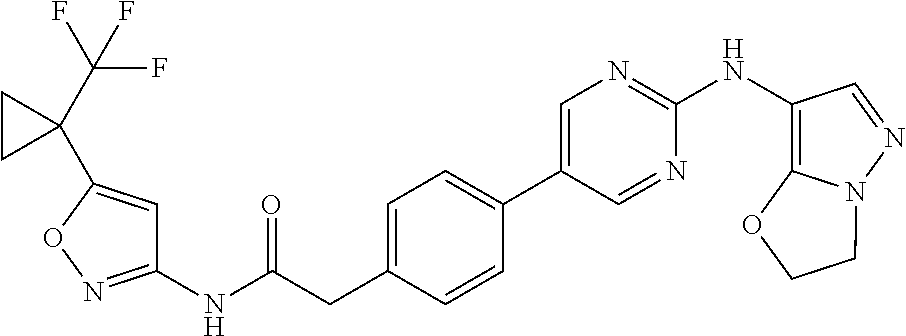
C1(NC(=O)CC2=CC=C(C3=CN=C(NC4=C5N(N=C4)CCO5)N=C3)C=C2)=NOC(C2(C(F)(F)F)CC2)=C1
